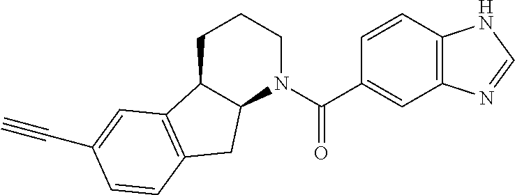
C1C2C(N(C(C3=CC4=C(C=C3)NC=N4)=O)CC1)CC1=C2C=C(C#C)C=C1
